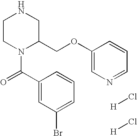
C1CN(C(=O)C2=CC(Br)=CC=C2)C(COC2=CN=CC=C2)CN1.[H]Cl.[H]Cl
